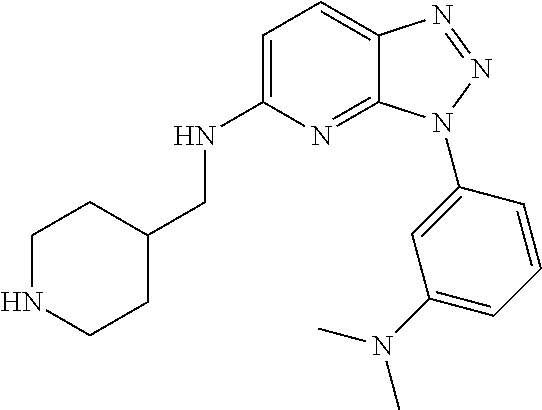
C1=C(NCC2CCNCC2)N=C2C(=C1)N=NN2C1=CC(N(C)C)=CC=C1
